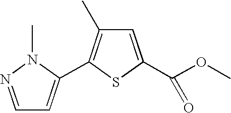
C1=C(C(OC)=O)SC(C2=CC=NN2C)=C1C
